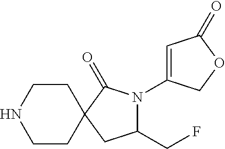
C1CC2(CCN1)C(=O)N(C1=CC(=O)OC1)C(CF)C2
